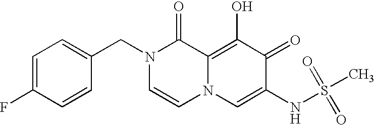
C1=C(F)C=CC(CN2C=CN3C(=C(O)C(=O)C(NS(=O)(=O)C)=C3)C2=O)=C1
